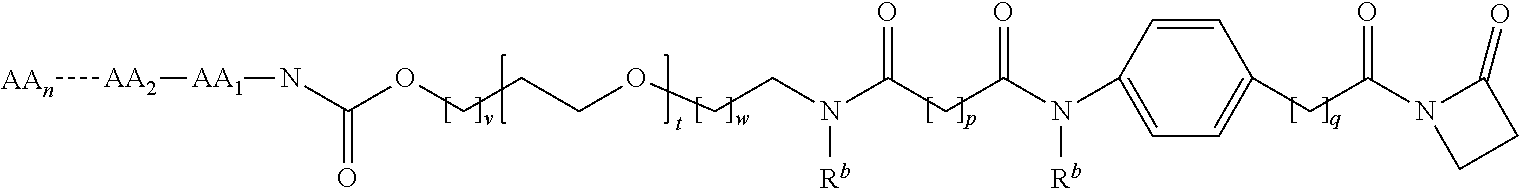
C(OCCCOCCN(C(CC(N(C1=CC=C(CC(N2CCC2=O)=O)C=C1)[Rb])=O)=O)[Rb])(=O)N[AA1][AA2][AAn]
